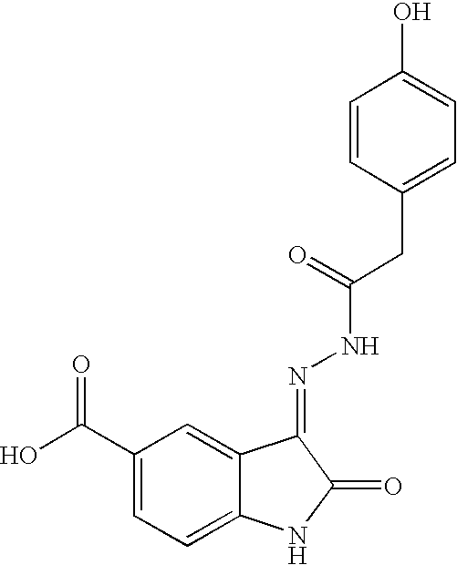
C1=CC(CC(NN=C2C3=CC(C(O)=O)=CC=C3NC2=O)=O)=CC=C1O
